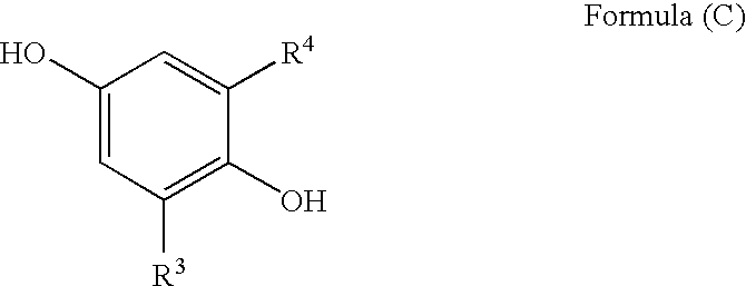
C1(O)=CC([R3])=C(O)C([R4])=C1
